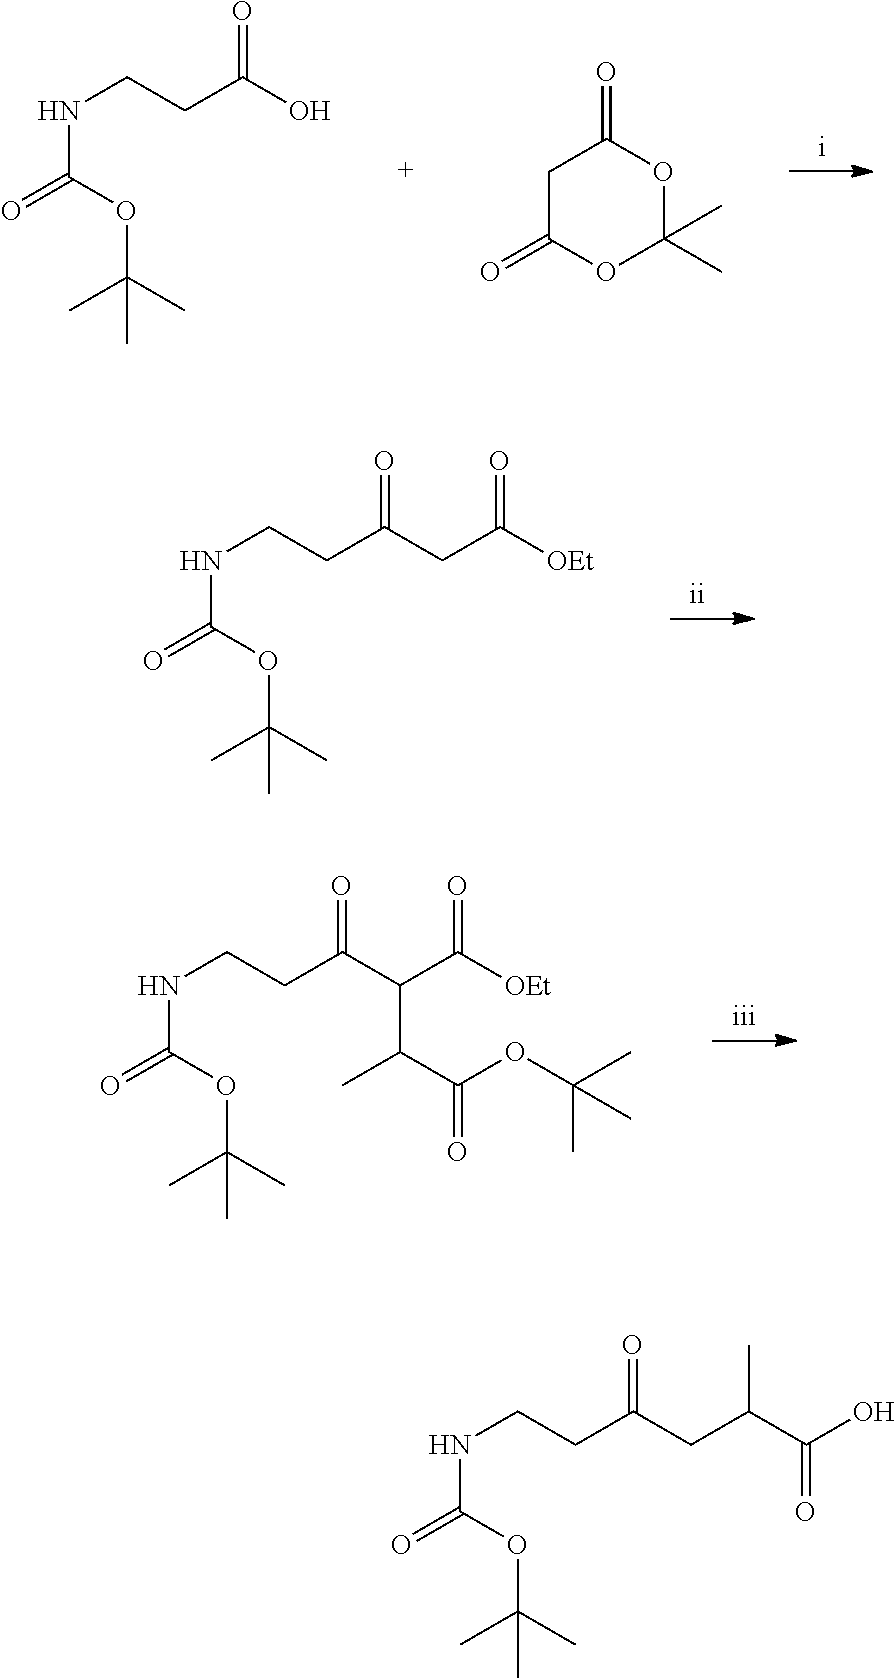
C1(=O)CC(=O)OC(C)(C)O1.C(C(O)=O)CNC(=O)OC(C)(C)C.O=C([OEt])CC(=O)CCNC(=O)OC(C)(C)C.O=C([OEt])C(C(=O)CCNC(=O)OC(C)(C)C)C(C(OC(C)(C)C)=O)C.C(C(O)=O)(CC(=O)CCNC(=O)OC(C)(C)C)C
